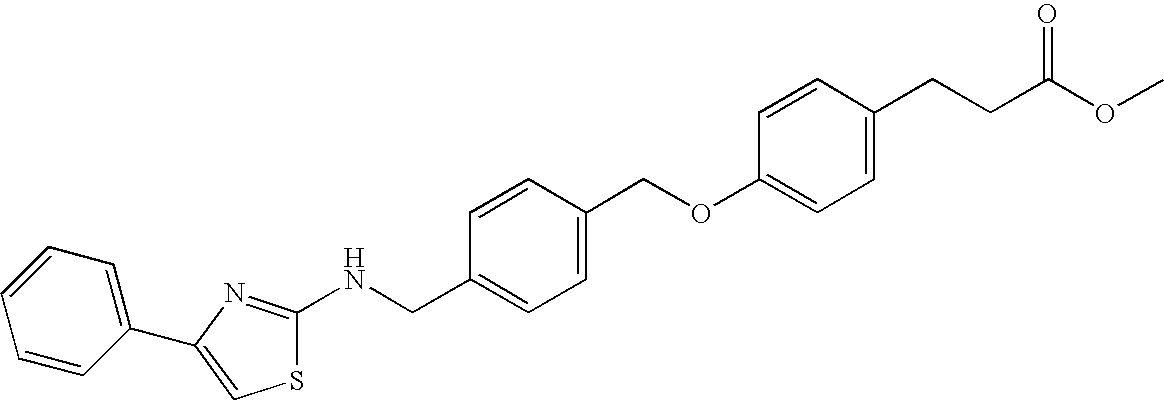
C1=CC(C2=CSC(NCC3=CC=C(COC4=CC=C(CCC(OC)=O)C=C4)C=C3)=N2)=CC=C1
